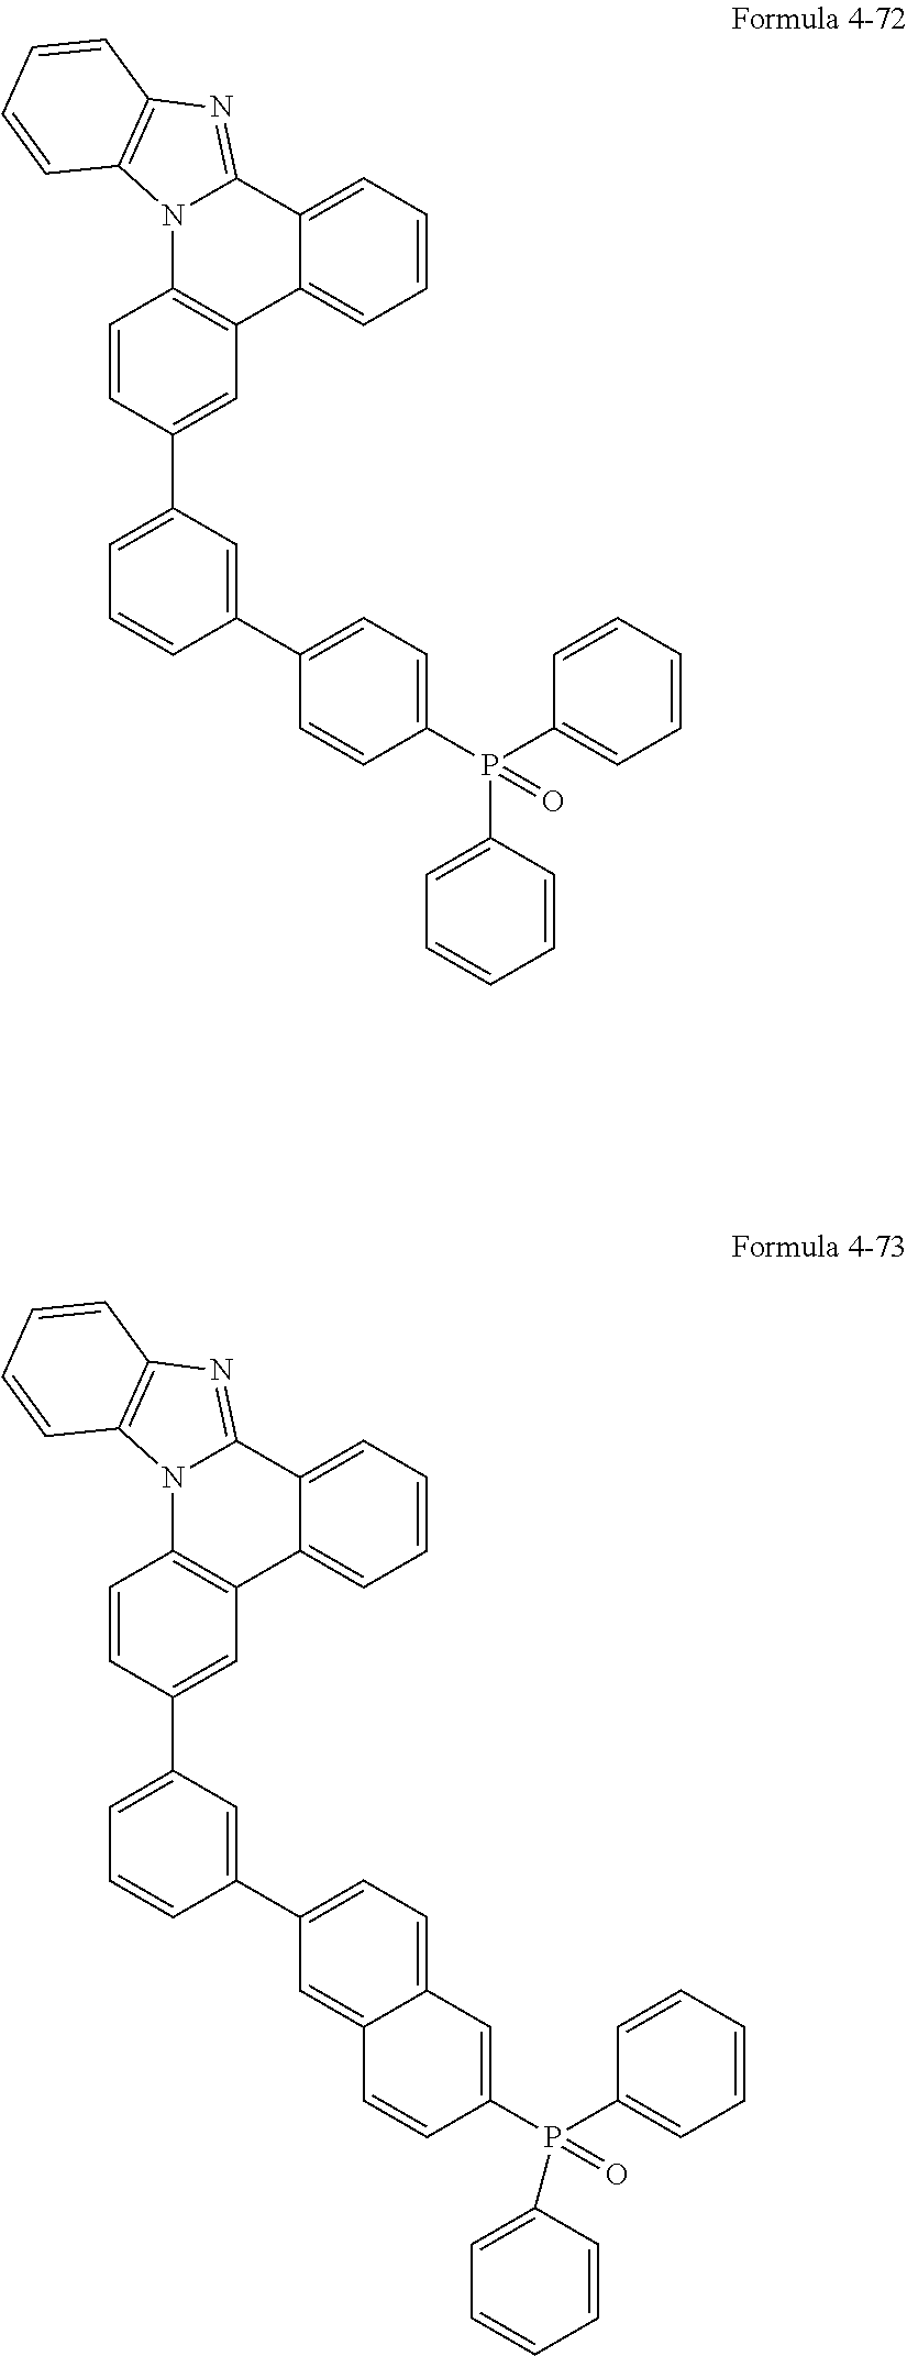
C1=CC=C2C(=C1)C1=C(N3C2=NC2=C3C=CC=C2)C=CC(C2=CC=CC(C3=CC=C(P(C4=CC=CC=C4)(C4=CC=CC=C4)=O)C=C3)=C2)=C1.C1=CC=C2C(=C1)C1=C(N3C2=NC2=C3C=CC=C2)C=CC(C2=CC=CC(C3=CC=C4C(=C3)C=CC(P(C3=CC=CC=C3)(=O)C3=CC=CC=C3)=C4)=C2)=C1
